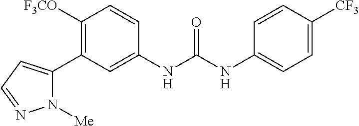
C1([F3CO])=C(C2=CC=NN2[Me])C=C(NC(NC2=CC=C([CF3])C=C2)=O)C=C1
